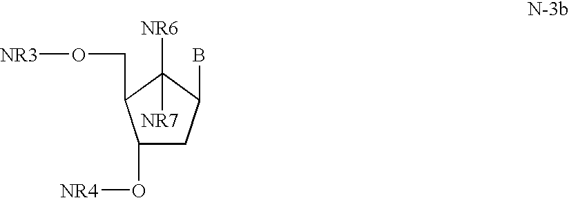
C1(O[NR4])CC(B)C([NR7])([NR6])C1CO[NR3]
